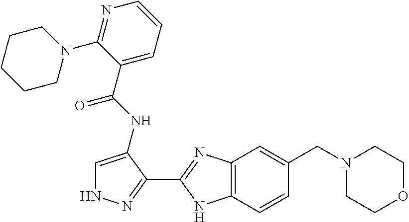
C12=C(C=CC(CN3CCOCC3)=C1)NC(C1=NNC=C1NC(=O)C1=CC=CN=C1N1CCCCC1)=N2
